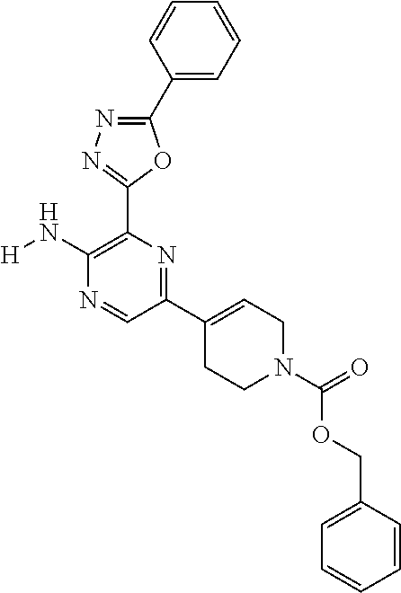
C1(C2=CCN(C(=O)OCC3=CC=CC=C3)CC2)=NC(C2=NN=C(C3=CC=CC=C3)O2)=C(N[H])N=C1
